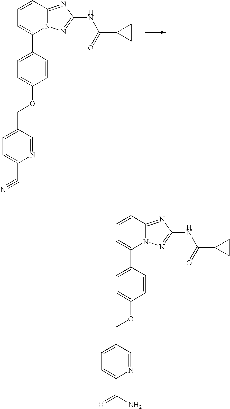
C1=CC2=NC(NC(C3CC3)=O)=NN2C(C2=CC=C(OCC3=CC=C(C(=O)N)N=C3)C=C2)=C1.C1=CC2=NC(NC(C3CC3)=O)=NN2C(C2=CC=C(OCC3=CC=C(C#N)N=C3)C=C2)=C1
